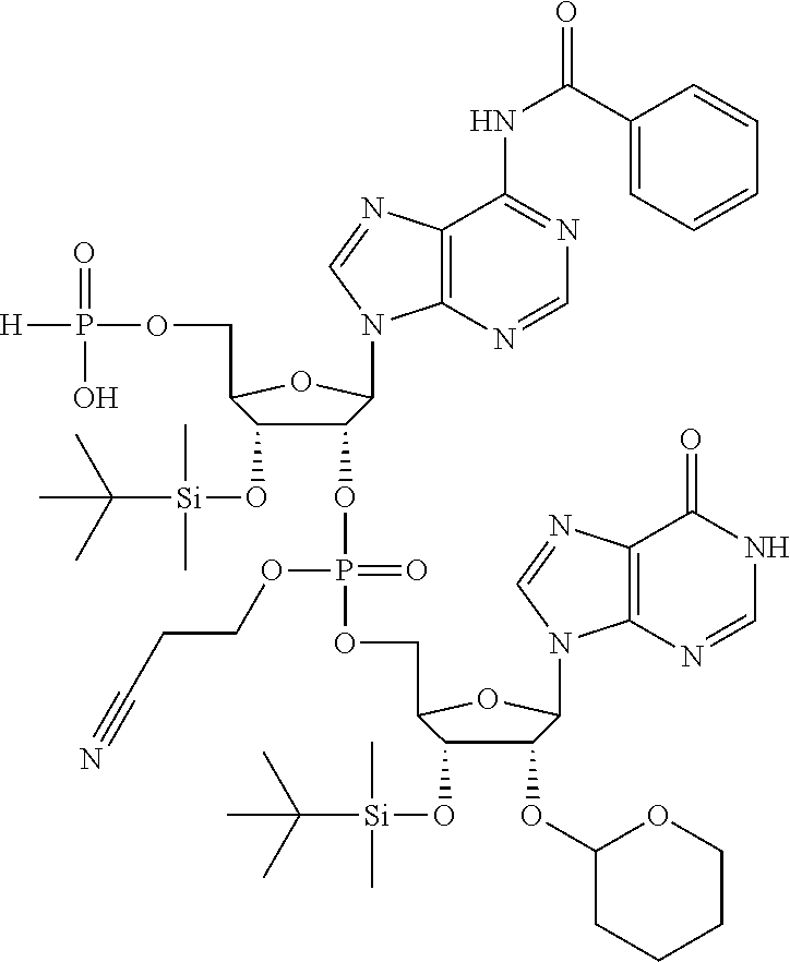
C1(OP(OCC2C(O[Si](C(C)(C)C)(C)C)C(OC3CCCCO3)C(N3C4=C(C(=O)NC=N4)N=C3)O2)(=O)OCCC#N)C(O[Si](C(C)(C)C)(C)C)C(COP([H])(=O)O)OC1N1C2=C(C(NC(=O)C3=CC=CC=C3)=NC=N2)N=C1
